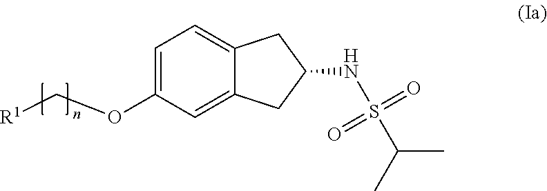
C1=C(OC[R1])C=C2C(=C1)CC(NS(C(C)C)(=O)=O)C2
